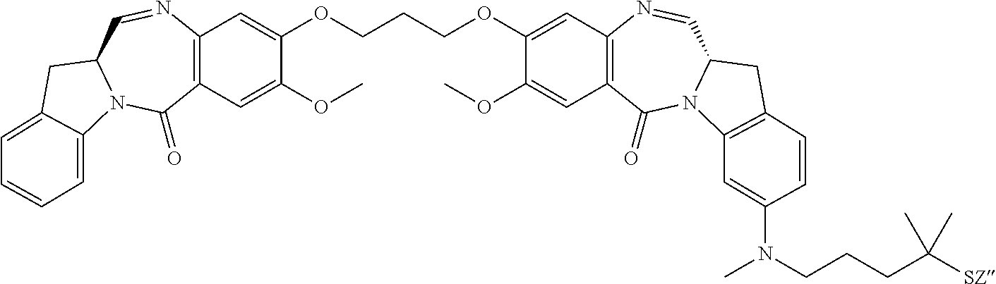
C12=C(C=C(OC)C(OCCCOC3=CC4=C(C=C3OC)C(=O)N3C(C=N4)CC4=C3C=C(N(CCCC([SZ])(C)C)C)C=C4)=C1)C(=O)N1C(C=N2)CC2=CC=CC=C12
